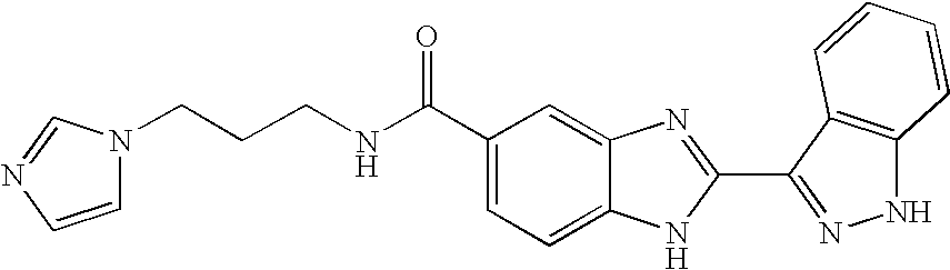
C1=C(C(NCCCN2C=CN=C2)=O)C=C2C(=C1)NC(C1=NNC3=C1C=CC=C3)=N2
